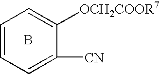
C1=CC=C([CN])C([OCH2COOR7])=C1.B
